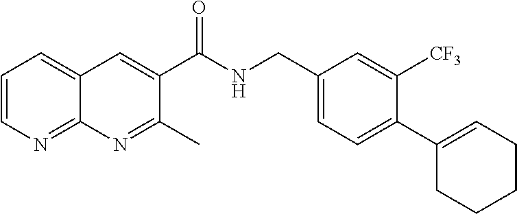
C1=CN=C2C(=C1)C=C(C(NCC1=CC=C(C3=CCCCC3)C([CF3])=C1)=O)C(C)=N2
